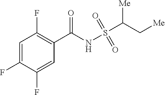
C1=C(F)C(F)=CC(C(NS(C([Me])C[Me])(=O)=O)=O)=C1F
